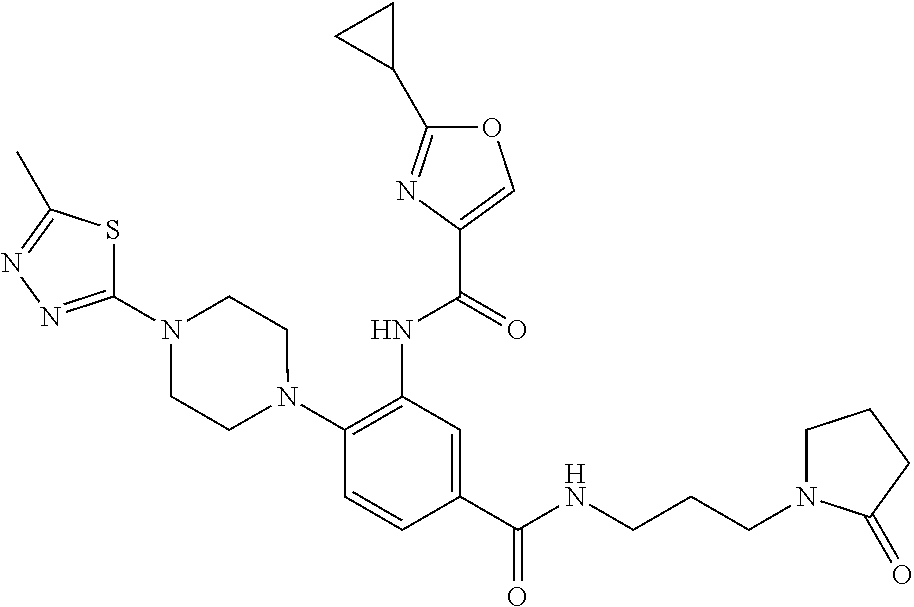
C1(NC(=O)C2=COC(C3CC3)=N2)=C(N2CCN(C3=NN=C(C)S3)CC2)C=CC(C(=O)NCCCN2CCCC2=O)=C1
